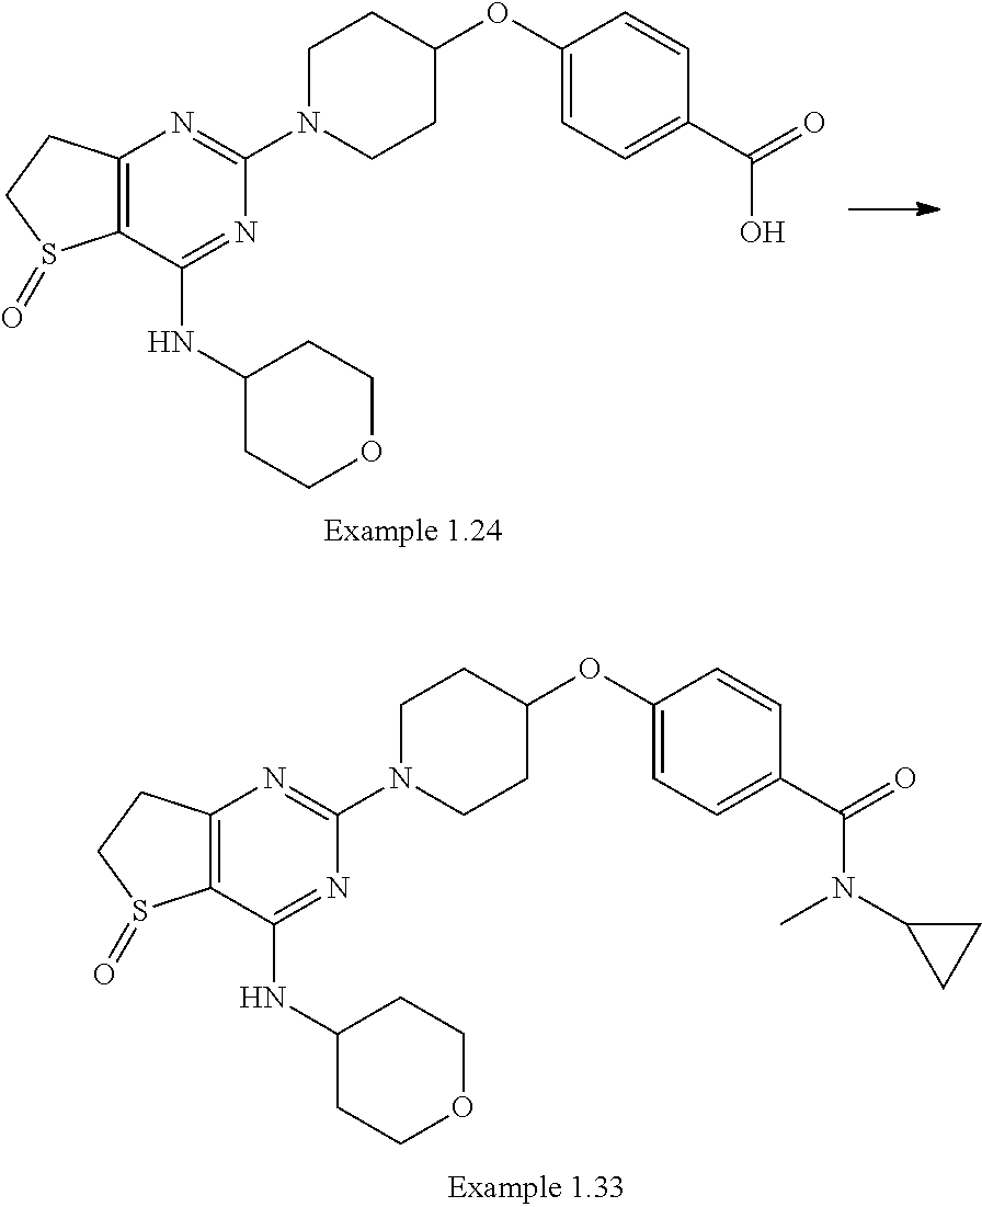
C12=C(C(NC3CCOCC3)=NC(N3CCC(OC4=CC=C(C(O)=O)C=C4)CC3)=N1)S(=O)CC2.C12=C(C(NC3CCOCC3)=NC(N3CCC(OC4=CC=C(C(N(C)C5CC5)=O)C=C4)CC3)=N1)S(=O)CC2
